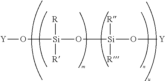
[Y]O[Si]([R])([R])O[Si](O[Y])([R])[R]
